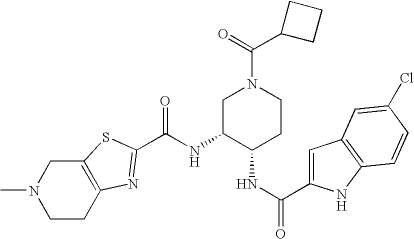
C1C2=C(CN(C)C1)SC(C(=O)NC1C(NC(C3=CC4=C(N3)C=CC(Cl)=C4)=O)CCN(C(C3CCC3)=O)C1)=N2
